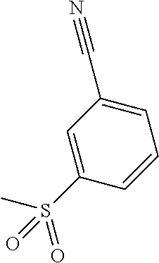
C1=C(C#N)C=C(S(C)(=O)=O)C=C1
